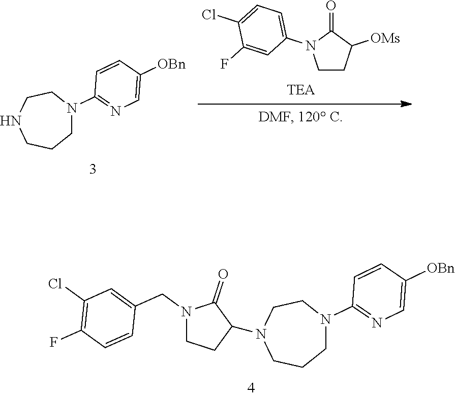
N1(CC2=CC(Cl)=C(F)C=C2)CCC(N2CCN(C3=NC=C([OBn])C=C3)CCC2)C1=O.C1N(C2=NC=C([OBn])C=C2)CCNCC1.C1CC([OMs])C(=O)N1C1=CC=C(Cl)C(F)=C1
